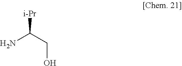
[i-Pr]C(CO)N
